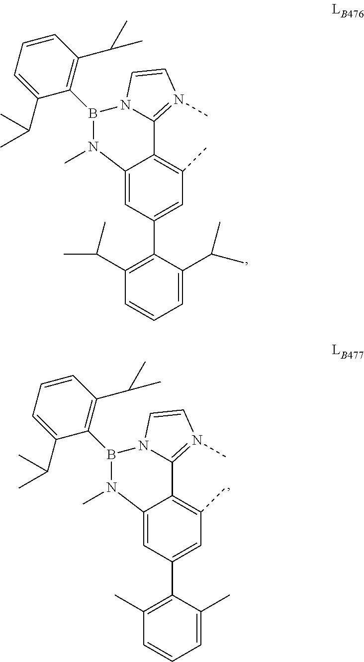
C1=C(C(C)C)C(B2N(C)C3=CC(C4=C(C(C)C)C=CC=C4C(C)C)=CC(C)=C3C3=N(C)C=CN23)=C(C(C)C)C=C1.C1=C(C(C)C)C(B2N(C)C3=CC(C4=C(C)C=CC=C4C)=CC(C)=C3C3=N(C)C=CN23)=C(C(C)C)C=C1
